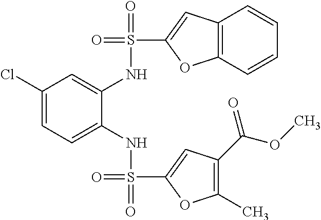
C1(Cl)=CC=C(NS(=O)(C2=CC(C(OC)=O)=C(C)O2)=O)C(NS(=O)(C2=CC3=C(O2)C=CC=C3)=O)=C1
